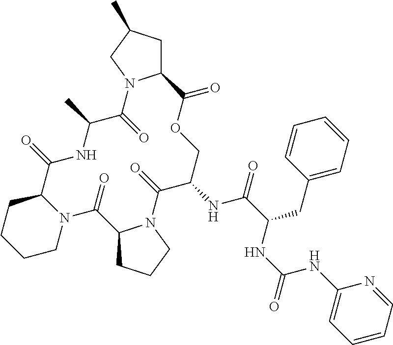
N12C(CCCC1)C(=O)NC(C)C(=O)N1C(CC(C)C1)C(=O)OCC(NC(C(NC(NC1=CC=CC=N1)=O)CC1=CC=CC=C1)=O)C(=O)N1C(C2=O)CCC1
